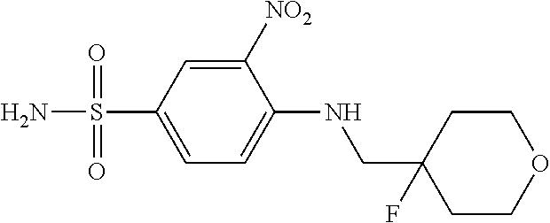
C1([NO2])=CC(S(N)(=O)=O)=CC=C1NCC1(F)CCOCC1
